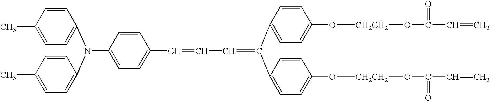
N(C1=CC=C(C=CC=C(C2=CC=C(O[CH2CH2]OC(=O)C=C)C=C2)C2=CC=C(O[CH2CH2]OC(=O)C=C)C=C2)C=C1)(C1=CC=C(C)C=C1)C1=CC=C(C)C=C1
